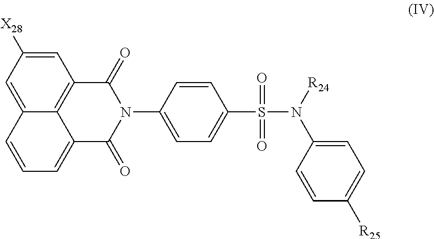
C12=C3C(=CC([X28])=C1)C=CC=C3C(=O)N(C1=CC=C(S(N([R24])C3=CC=C([R25])C=C3)(=O)=O)C=C1)C2=O
